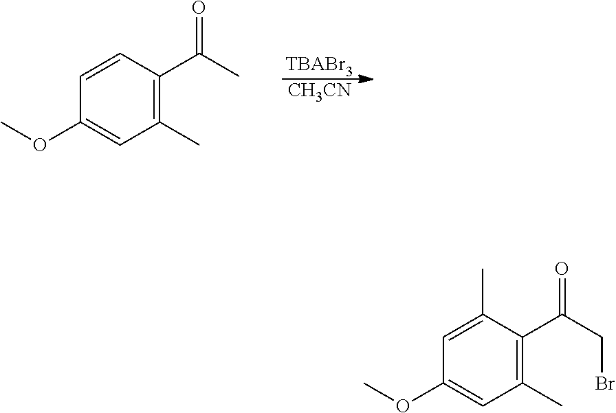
C1=CC(C(C)=O)=C(C)C=C1OC.[TBABr3].[CH3CN].C1=C(C)C(C(CBr)=O)=C(C)C=C1OC
